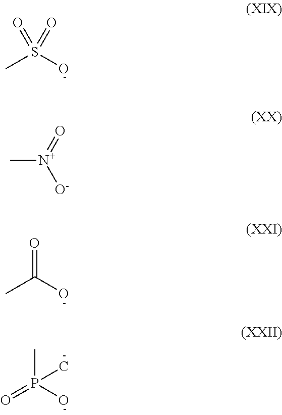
CS([O-])(=O)=O.C[N+]([O-])=O.O=C(C)O.CP(=O)(O)C
